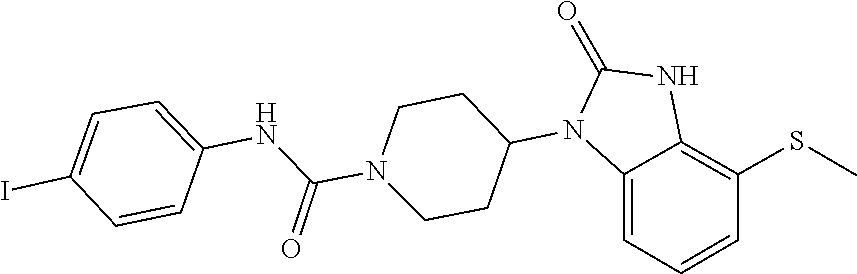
CSC1=C2NC(=O)N(C3CCN(C(NC4=CC=C(I)C=C4)=O)CC3)C2=CC=C1
